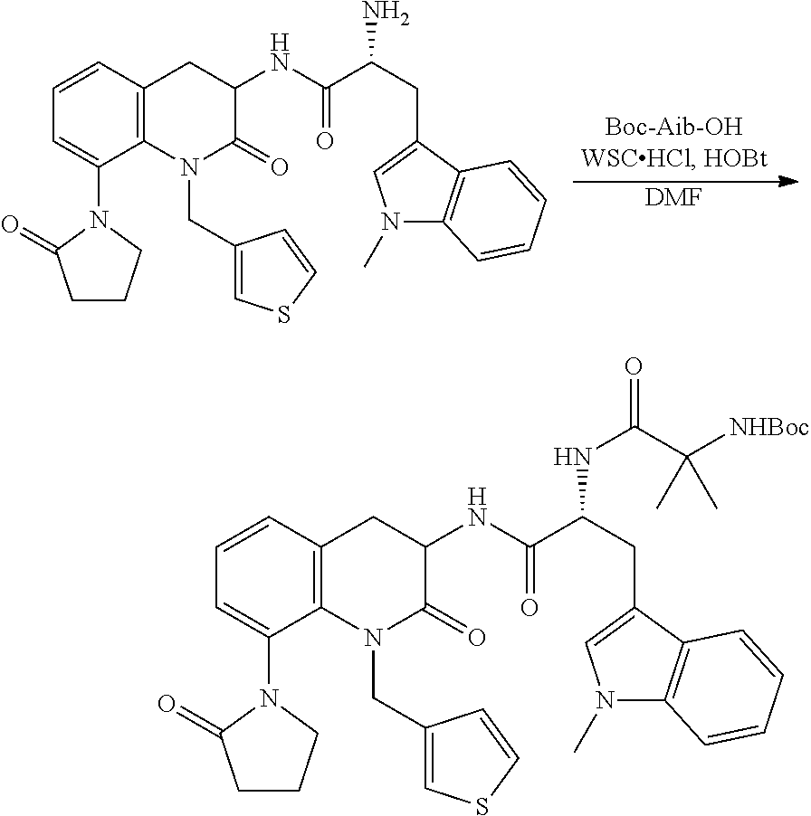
[DMF].C1=CC2=C(C(N3C(=O)CCC3)=C1)N(CC1=CSC=C1)C(=O)C(NC(C(CC1=CN(C)C3=C1C=CC=C3)N)=O)C2.C1=CC2=C(C(N3C(=O)CCC3)=C1)N(CC1=CSC=C1)C(=O)C(NC(C(CC1=CN(C)C3=C1C=CC=C3)NC(=O)C([NHBoc])(C)C)=O)C2
